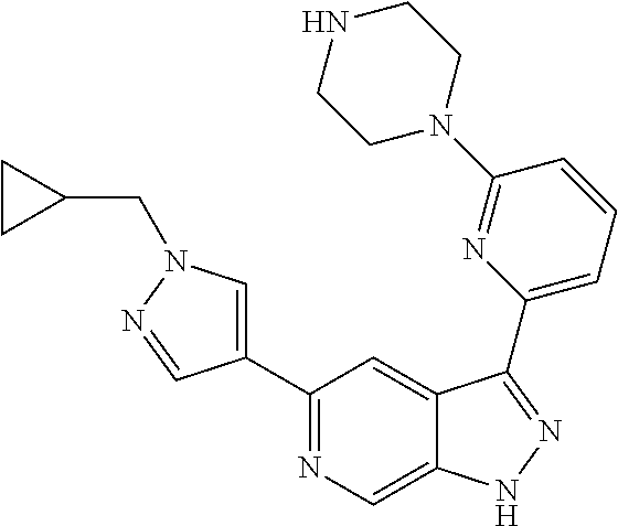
C1(C2=CN(CC3CC3)N=C2)=NC=C2C(=C1)C(C1=CC=CC(N3CCNCC3)=N1)=NN2
